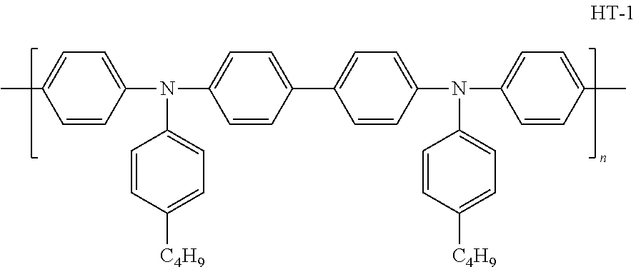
CC1=CC=C(N(C2=CC=C([C4H9])C=C2)C2=CC=C(C3=CC=C(N(C4=CC=C([C4H9])C=C4)C4=CC=C(C)C=C4)C=C3)C=C2)C=C1
